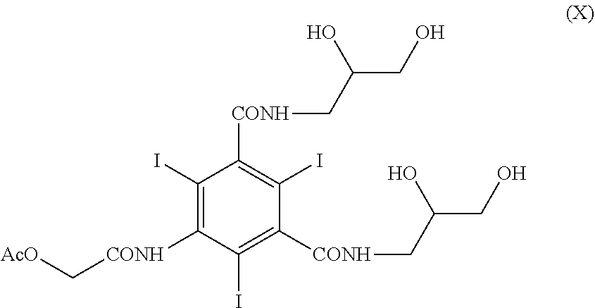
C1(I)=C([CONH]C[AcO])C(I)=C([CONH]CC(CO)O)C(I)=C1[CONH]CC(CO)O
